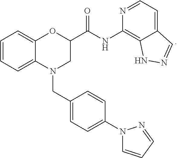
C1=CC=C2C(=C1)OC(C(NC1=C3C(=CC=N1)C=NN3)=O)CN2CC1=CC=C(N2C=CC=N2)C=C1
